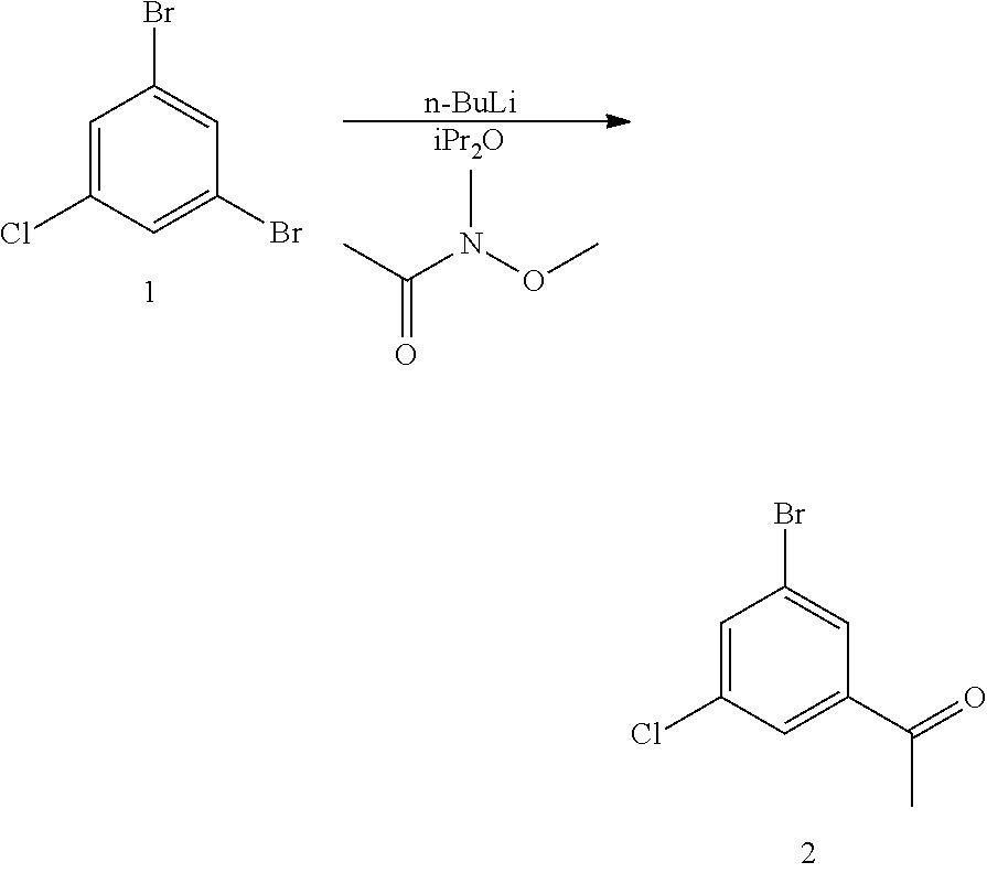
C1=C(Cl)C=C(C(=O)C)C=C1Br.[n-BuLi].[iPr2O].CC(N(OC)C)=O.C1=C(Cl)C=C(Br)C=C1Br
